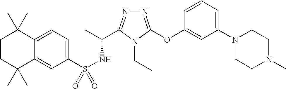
C12=CC=C(S(NC(C)C3=NN=C(OC4=CC(N5CCN(C)CC5)=CC=C4)N3CC)(=O)=O)C=C1C(C)(C)CCC2(C)C
